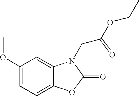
C1(OC)=CC=C2C(=C1)N(CC(OCC)=O)C(=O)O2
